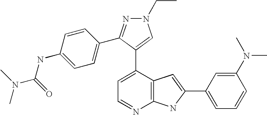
C1=C(C2=CN(CC)N=C2C2=CC=C(NC(N(C)C)=O)C=C2)C2=C(N=C1)NC(C1=CC=CC(N(C)C)=C1)=C2
